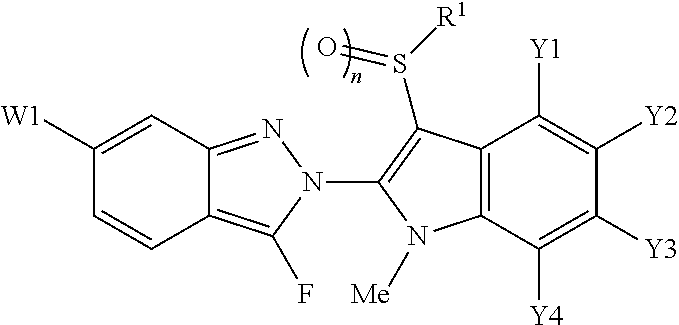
C1([W1])=CC2=NN(C3=C(S(=O)[R1])C4=C(C([Y4])=C([Y3])C([Y2])=C4[Y1])N3[Me])C(F)=C2C=C1
